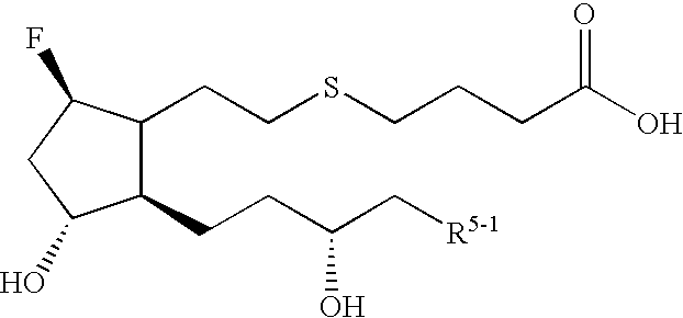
C1(CCC(C[R5-1])O)C(CCSCCCC(O)=O)C(F)CC1O
